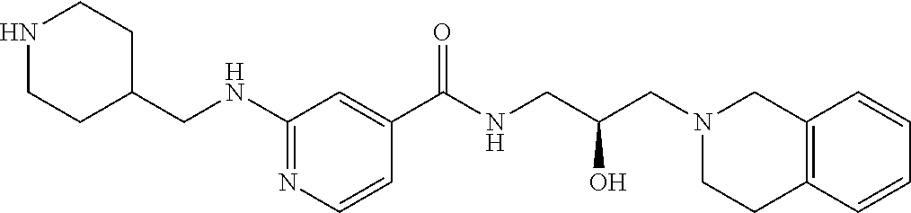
C1(NCC2CCNCC2)=NC=CC(C(NCC(CN2CCC3=C(C2)C=CC=C3)O)=O)=C1
